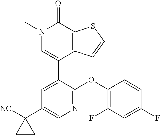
S1C=CC2=C1C(=O)N(C)C=C2C1=CC(C2([NC])CC2)=CN=C1OC1=C(F)C=C(F)C=C1
